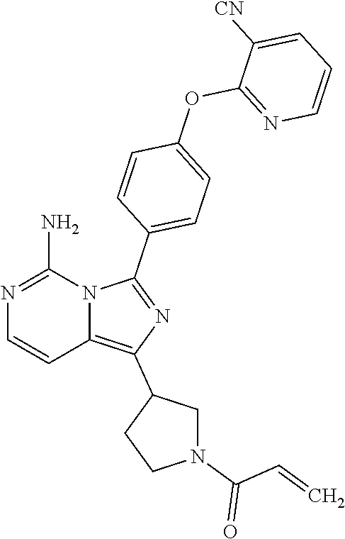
N1=C(N)N2C(=C(C3CN(C(C=C)=O)CC3)N=C2C2=CC=C(OC3=NC=CC=C3[CN])C=C2)C=C1
